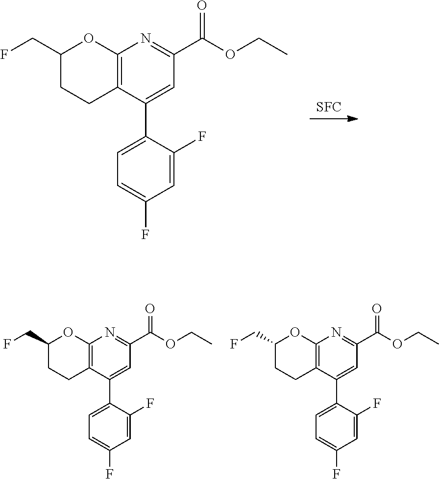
[SFC].C12=C(C(C3=CC=C(F)C=C3F)=CC(C(=O)OCC)=N1)CCC(CF)O2.C12=C(C(C3=CC=C(F)C=C3F)=CC(C(=O)OCC)=N1)CCC(CF)O2.C12=C(C(C3=CC=C(F)C=C3F)=CC(C(=O)OCC)=N1)CCC(CF)O2
